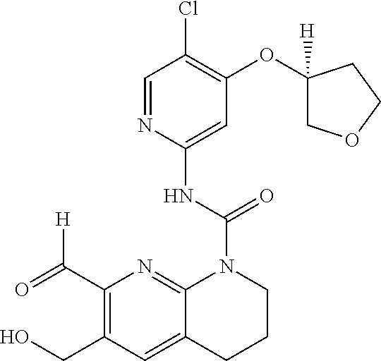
C1(C(=O)[H])=C(CO)C=C2C(=N1)N(C(NC1=CC(OC3([H])COCC3)=C(Cl)C=N1)=O)CCC2
